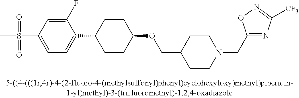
C1(S(=O)(=O)C)=CC=C(C2CCC(OCC3CCN(CC4=NC([CF3])=NO4)CC3)CC2)C(F)=C1
